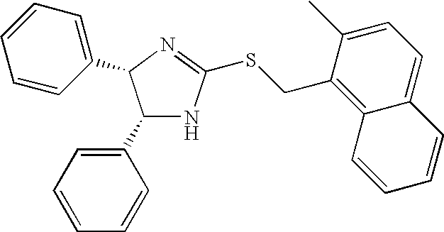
C1(C2=CC=CC=C2)NC(SCC2=C3C(=CC=C2C)C=CC=C3)=NC1C1=CC=CC=C1
